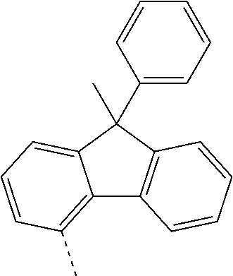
C12=C(C)C=CC=C1C(C)(C1=CC=CC=C1)C1=C2C=CC=C1
